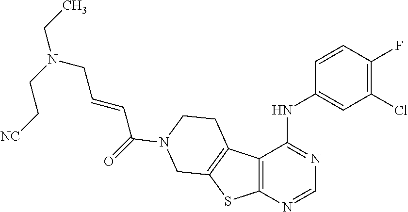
N(CC=CC(=O)N1CCC2=C(SC3=C2C(NC2=CC(Cl)=C(F)C=C2)=NC=N3)C1)(CC)CC[CN]
